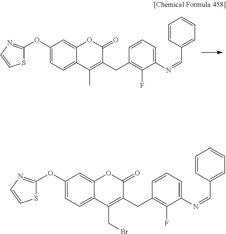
S1C(OC2=CC=C3C(=C2)OC(=O)C(CC2=C(F)C(N=CC4=CC=CC=C4)=CC=C2)=C3C)=NC=C1.S1C(OC2=CC=C3C(=C2)OC(=O)C(CC2=C(F)C(N=CC4=CC=CC=C4)=CC=C2)=C3CBr)=NC=C1
